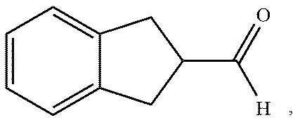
C12=CC=CC=C1CC(C(=O)[H])C2
